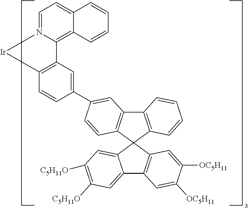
C1=N2C(=C3C(=C1)C=CC=C3)C1=C([Ir]2)C=CC(C2=CC3=C(C4(C5=C3C=CC=C5)C3=CC([C5H11O])=C([C5H11O])C=C3C3=C4C=C([OC5H11])C([OC5H11])=C3)C=C2)=C1
